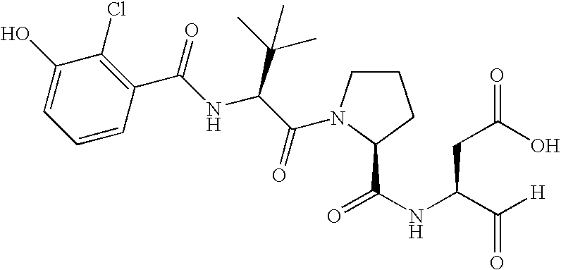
C1(O)=CC=CC(C(NC(C(=O)N2CCCC2C(NC(C([H])=O)CC(O)=O)=O)C(C)(C)C)=O)=C1Cl
